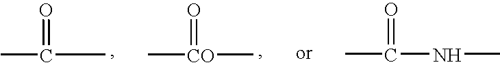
CC(C)=O.C[CO](C)=O.CC(NC)=O
